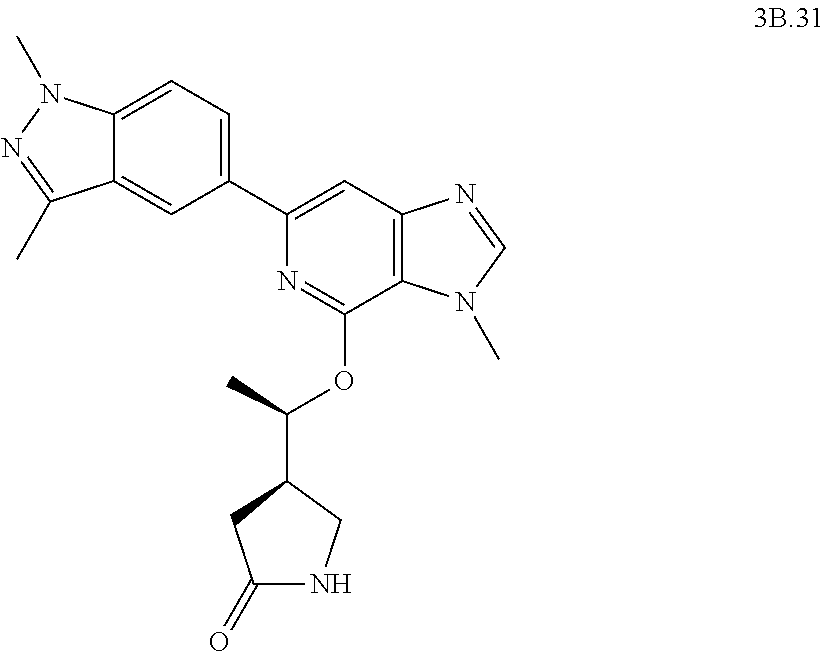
C1(C2=CC3=C(C(OC(C4CC(=O)NC4)C)=N2)N(C)C=N3)=CC=C2C(=C1)C(C)=NN2C
